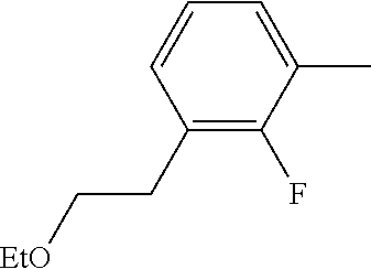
C1(CC[EtO])=C(F)C(C)=CC=C1
